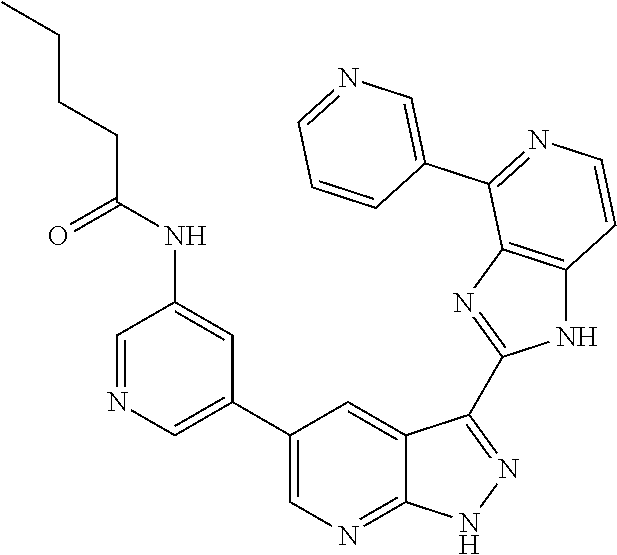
C1=NC=C(C2=CN=C3C(=C2)C(C2=NC4=C(N2)C=CN=C4C2=CN=CC=C2)=NN3)C=C1NC(CCCC)=O
